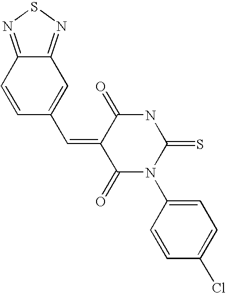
O=C1C(=CC2=CC3=NSN=C3C=C2)C(=O)N(C2=CC=C(Cl)C=C2)C(=S)N1
